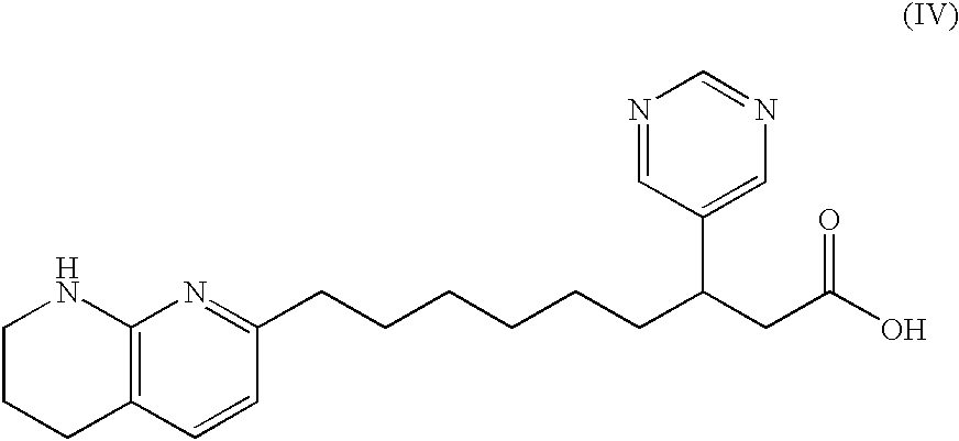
C12=C(C=CC(CCCCCCC(CC(O)=O)C3=CN=CN=C3)=N1)CCCN2
